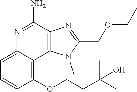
C1(OCCC(C)(C)O)=C2C(=CC=C1)N=C(N)C1=C2N(C)C(COCC)=N1
